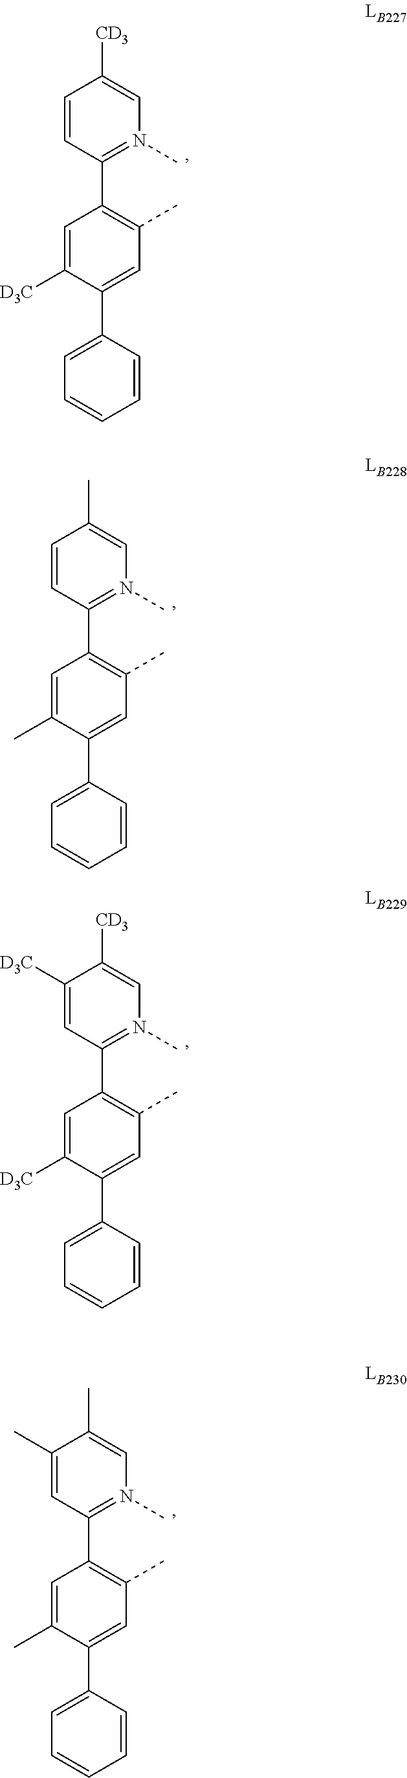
C1=CC(C2=C(C)C=C(C3=CC=CC=C3)C([D3C])=C2)=N(C)C=C1[CD3].C1=CC(C2=C(C)C=C(C3=CC=CC=C3)C(C)=C2)=N(C)C=C1C.C1([D3C])=CC(C2=C(C)C=C(C3=CC=CC=C3)C([D3C])=C2)=N(C)C=C1[CD3].C1(C)=CC(C2=C(C)C=C(C3=CC=CC=C3)C(C)=C2)=N(C)C=C1C
